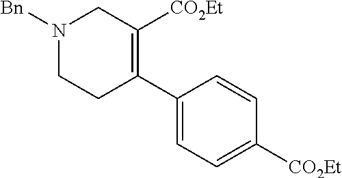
C1(C2=C([CO2Et])CN([Bn])CC2)=CC=C([CO2Et])C=C1
